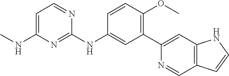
C1(C2=CC3=C(C=N2)C=CN3)=C(OC)C=CC(NC2=NC(NC)=CC=N2)=C1
